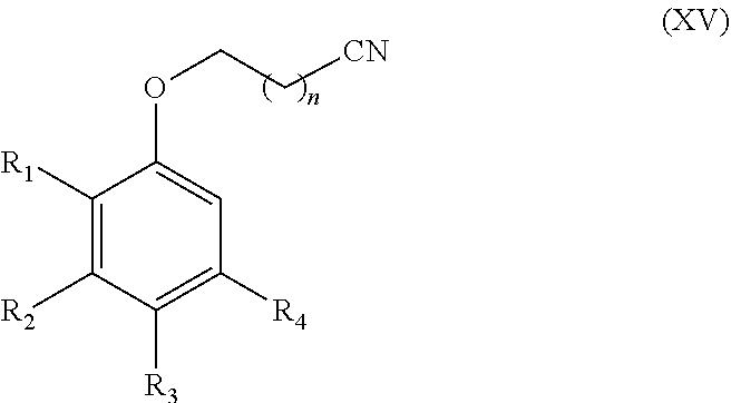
C1([R1])=C([R2])C([R3])=C([R4])C=C1OCC[CN]
